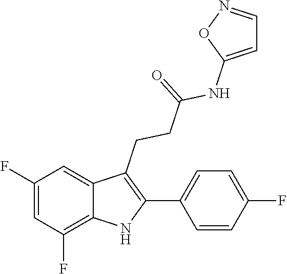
O1C(NC(CCC2=C(C3=CC=C(F)C=C3)NC3=C(F)C=C(F)C=C23)=O)=CC=N1
